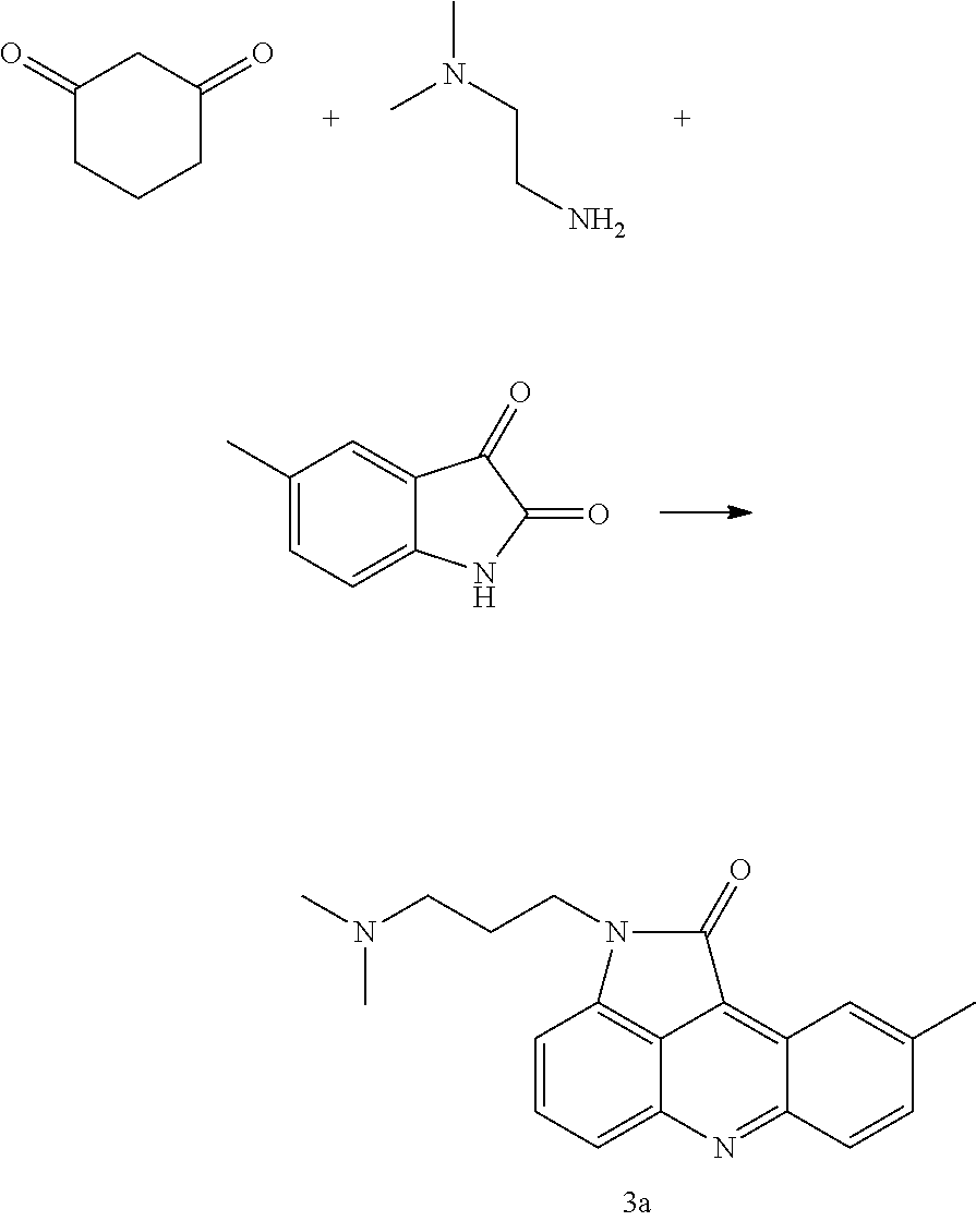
C1(C)=CC=C2C(=C1)C(=O)C(=O)N2.C1(=O)CCCC(=O)C1.CN(CCN)C.C1=CC=C2C3=C1N(CCCN(C)C)C(=O)C3=C1C(=N2)C=CC(C)=C1
